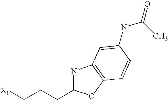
[X1]CCCC1=NC2=C(O1)C=CC(NC(C)=O)=C2
